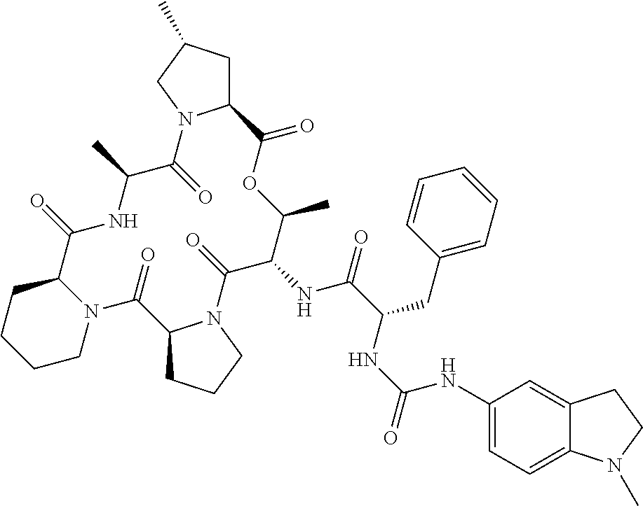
C1N2C(CCC1)C(=O)NC(C)C(=O)N1C(CC(C)C1)C(=O)OC(C)C(NC(=O)C(CC1=CC=CC=C1)NC(NC1=CC=C3C(=C1)CCN3C)=O)C(=O)N1C(C2=O)CCC1
